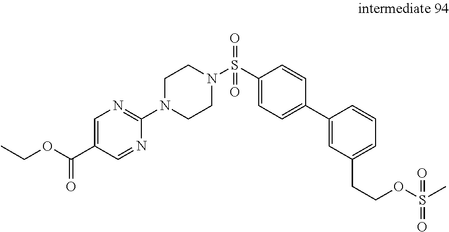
O(C(=O)C1=CN=C(N2CCN(S(C3=CC=C(C4=CC(CCOS(C)(=O)=O)=CC=C4)C=C3)(=O)=O)CC2)N=C1)CC
